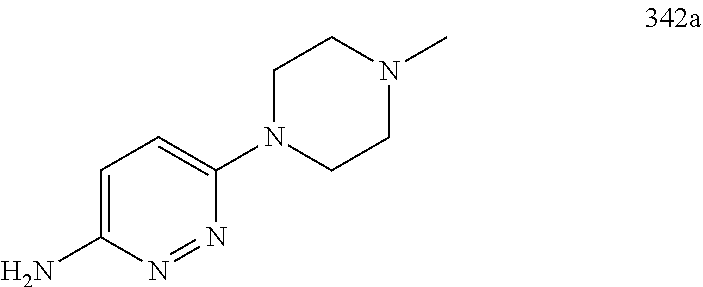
C1=C(N)N=NC(N2CCN(C)CC2)=C1
